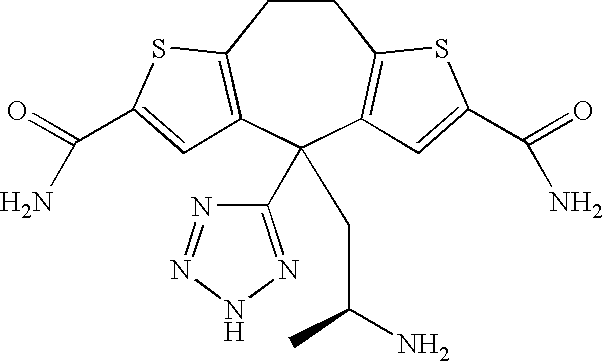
C1CC2=C(C(C3=NNN=N3)(CC(N)C)C3=C1SC(C(=O)N)=C3)C=C(C(=O)N)S2
